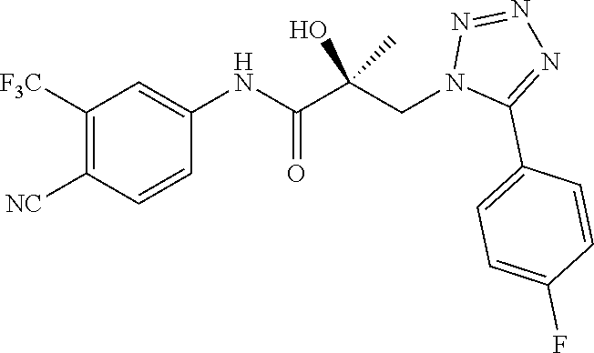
C1=CC([NC])=C([F3C])C=C1NC(C(CN1C(C2=CC=C(F)C=C2)=NN=N1)(O)C)=O
